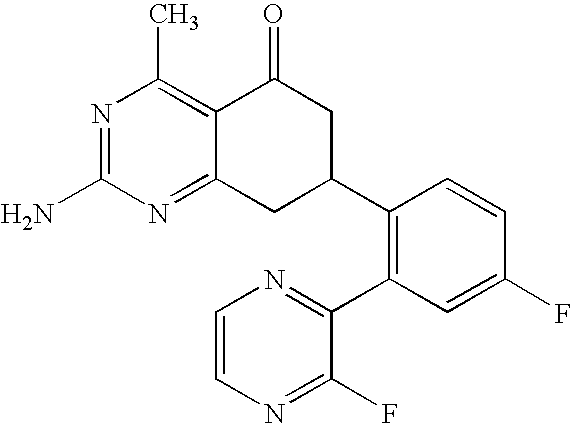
C12=C(C)N=C(N)N=C1CC(C1=C(C3=NC=CN=C3F)C=C(F)C=C1)CC2=O
